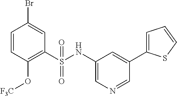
C1=CC(O[F3C])=C(S(NC2=CN=CC(C3=CC=CS3)=C2)(=O)=O)C=C1Br
